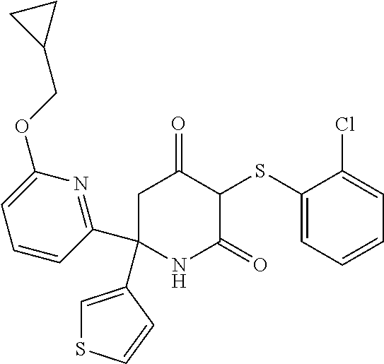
C1(SC2C(=O)CC(C3=NC(OCC4CC4)=CC=C3)(C3=CSC=C3)NC2=O)=CC=CC=C1Cl
